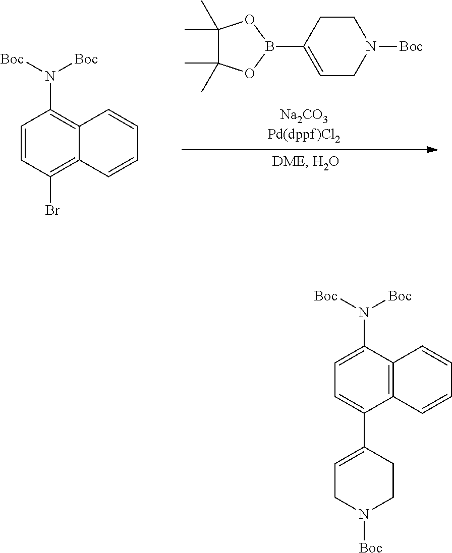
C1=C(B2OC(C)(C)C(C)(C)O2)CCN([Boc])C1.C1(N([Boc])[Boc])=C2C=CC=CC2=C(Br)C=C1.C1(C2=CC=C(N([Boc])[Boc])C3=C2C=CC=C3)=CCN([Boc])CC1
